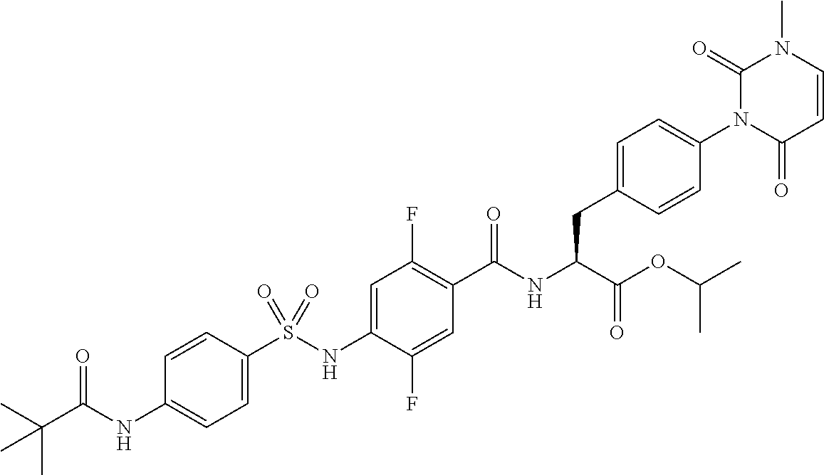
C1=C(S(NC2=CC(F)=C(C(NC(C(=O)OC(C)C)CC3=CC=C(N4C(=O)C=CN(C)C4=O)C=C3)=O)C=C2F)(=O)=O)C=CC(NC(C(C)(C)C)=O)=C1
